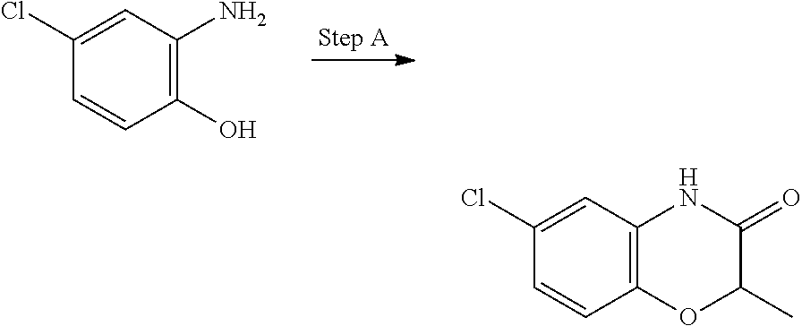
C1(O)=C(N)C=C(Cl)C=C1.C12=C(C=C(Cl)C=C1)NC(=O)C(C)O2
